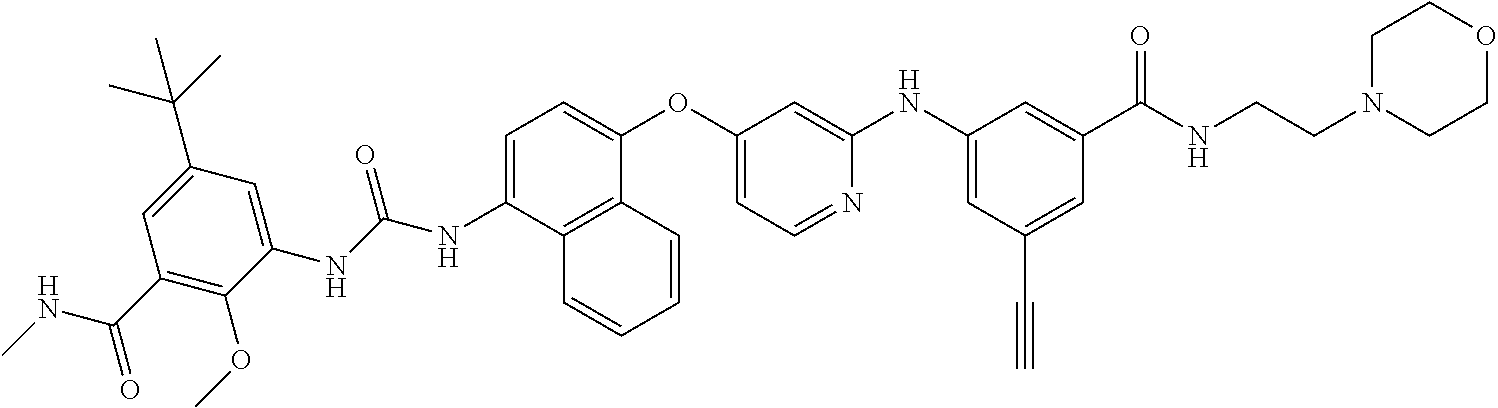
C1=C(NC(NC2=CC(C(C)(C)C)=CC(C(NC)=O)=C2OC)=O)C2=C(C(OC3=CC=NC(NC4=CC(C#C)=CC(C(NCCN5CCOCC5)=O)=C4)=C3)=C1)C=CC=C2
